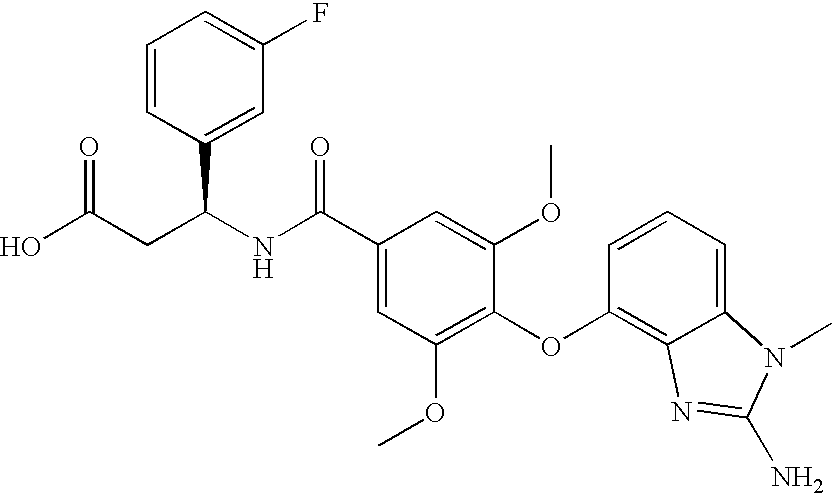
OC(CC(NC(C1=CC(OC)=C(OC2=C3C(=CC=C2)N(C)C(N)=N3)C(OC)=C1)=O)C1=CC(F)=CC=C1)=O
